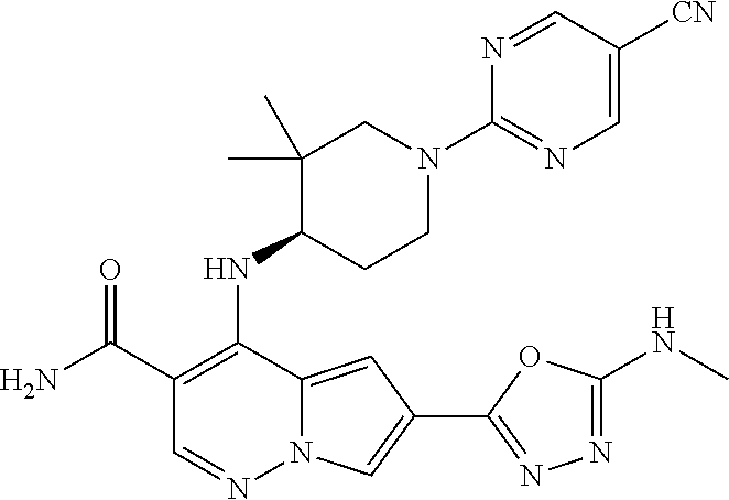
C1(C(N)=O)=C(NC2C(C)(C)CN(C3=NC=C([CN])C=N3)CC2)C2=CC(C3=NN=C(NC)O3)=CN2N=C1
